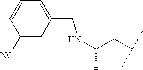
N(C(CC(C)C)C)CC1=CC=CC([NC])=C1
